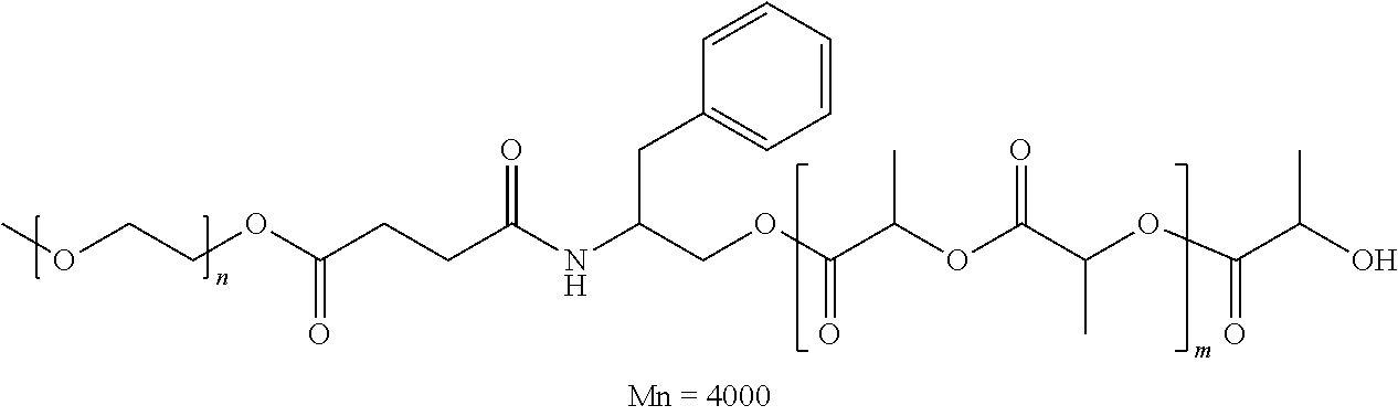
COCCOC(CCC(NC(COC(C(OC(C(OC(C(O)C)=O)C)=O)C)=O)CC1=CC=CC=C1)=O)=O
